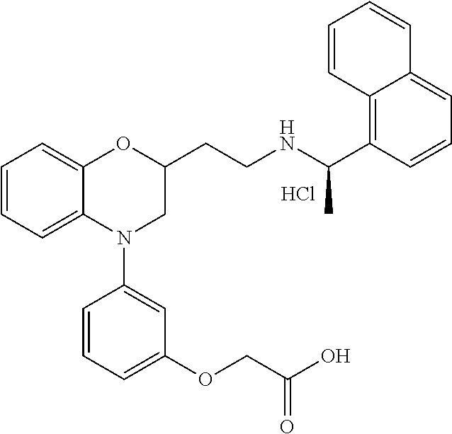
Cl.C1=CC=C2C(=C1)OC(CCNC(C1=C3C(=CC=C1)C=CC=C3)C)CN2C1=CC(OCC(O)=O)=CC=C1
